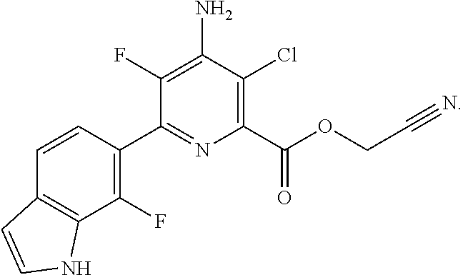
C1(F)=C(C2=NC(C(OCC#N)=O)=C(Cl)C(N)=C2F)C=CC2=C1NC=C2
